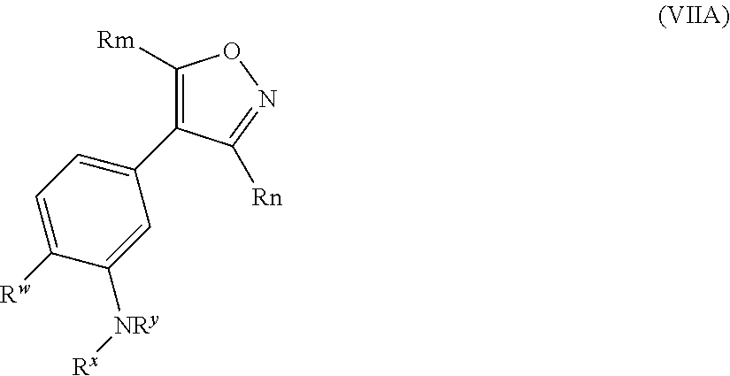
C1([Rm])=C(C2=CC=C([Rw])C([NRy][Rx])=C2)C([Rn])=NO1
